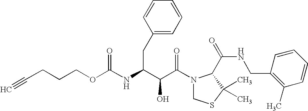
O(C(NC(C(C(N1CSC(C)(C)C1C(NCC1=C(C)C=CC=C1)=O)=O)O)CC1=CC=CC=C1)=O)CCCC#C
